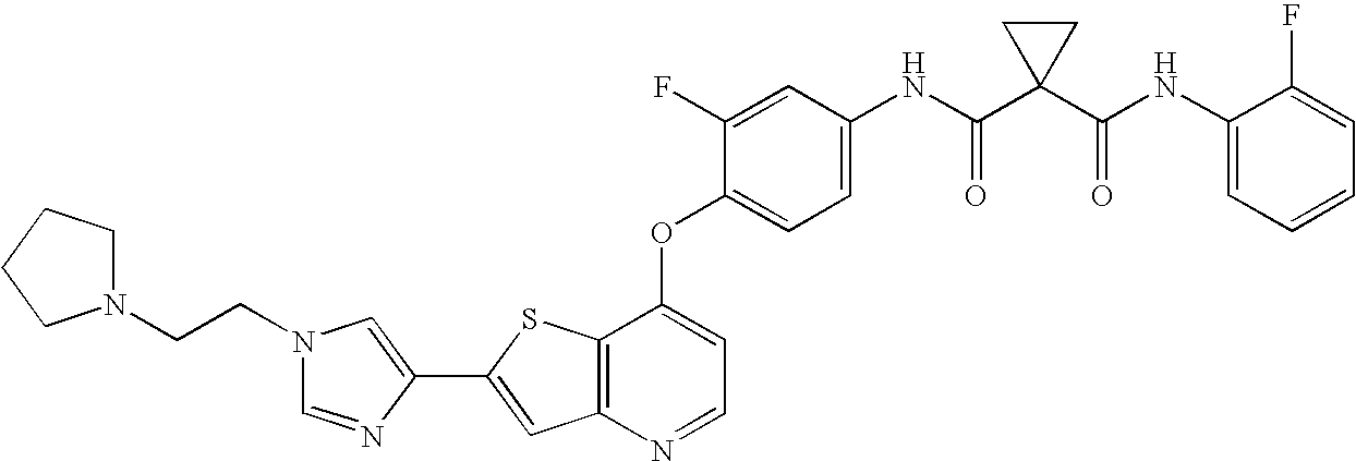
C12=C(SC(C3=CN(CCN4CCCC4)C=N3)=C1)C(OC1=CC=C(NC(C3(C(NC4=CC=CC=C4F)=O)CC3)=O)C=C1F)=CC=N2
